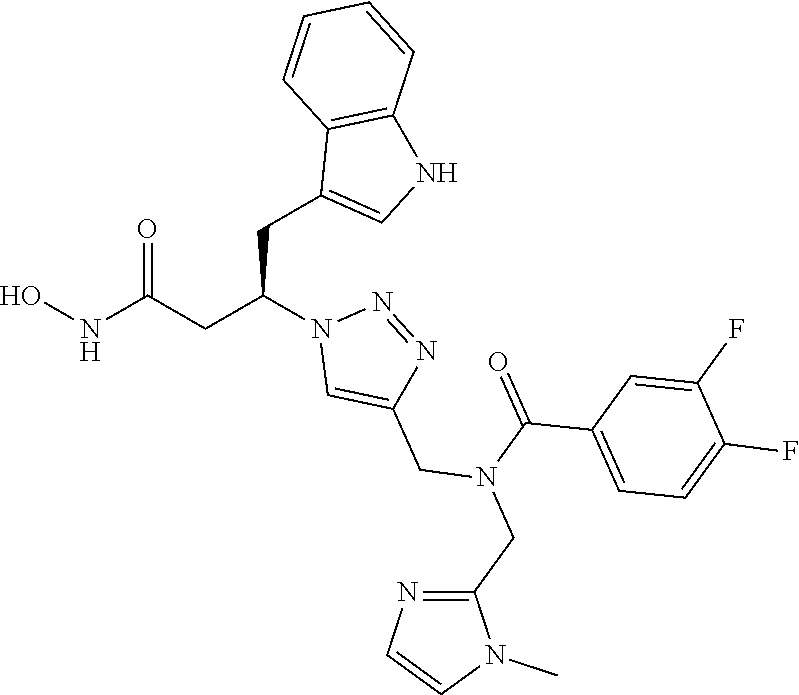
C1(CC(CC(NO)=O)N2C=C(CN(C(=O)C3=CC=C(F)C(F)=C3)CC3=NC=CN3C)N=N2)=CNC2=C1C=CC=C2
